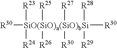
[R30][SiO(SiO)a(SiO)bSi]([R30])([R28])([R29])([R30])([R27])([R25])([R26])([R24])[R23]
